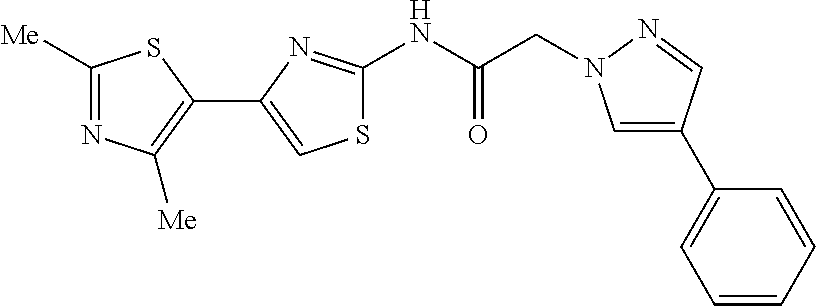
N(C(=O)CN1C=C(C2=CC=CC=C2)C=N1)C1=NC(C2=C([Me])N=C([Me])S2)=CS1
